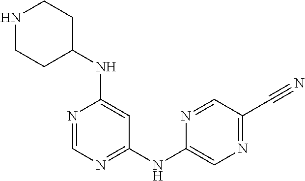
N1=CN=C(NC2=CN=C(C#N)C=N2)C=C1NC1CCNCC1
